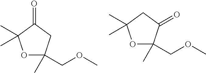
O1C(C)(COC)CC(=O)C1(C)C.O1C(C)(COC)C(=O)CC1(C)C
